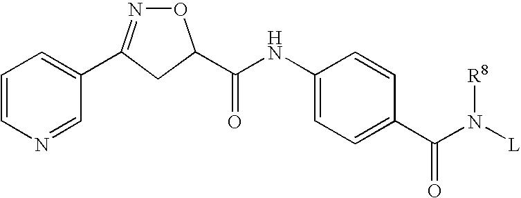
C1=C(C2=NOC(C(NC3=CC=C(C(N([L])[R8])=O)C=C3)=O)C2)C=NC=C1
